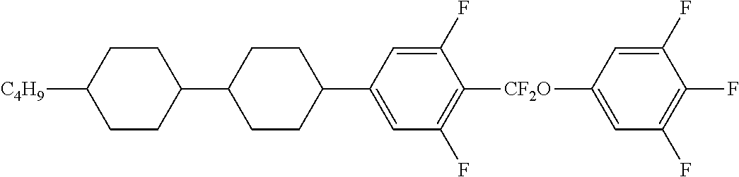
C1CC(C2CCC(C3=CC(F)=C([CF2O]C4=CC(F)=C(F)C(F)=C4)C(F)=C3)CC2)CCC1[C4H9]
